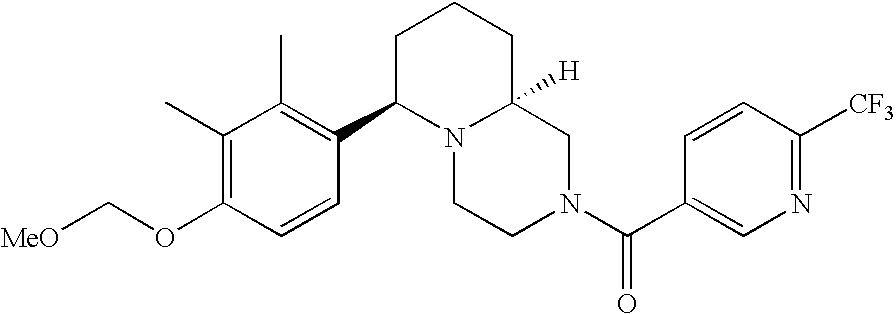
C(OC1=C(C)C(C)=C(C2N3C([H])(CN(C(=O)C4=CN=C([CF3])C=C4)CC3)CCC2)C=C1)[MeO]
